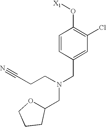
C1=CC(CN(CC2OCCC2)CCC#N)=CC(Cl)=C1O[X1]
